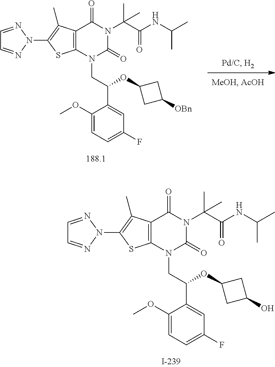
C12=C(N(CC(C3=CC(F)=CC=C3OC)OC3CC(O)C3)C(=O)N(C(C(NC(C)C)=O)(C)C)C1=O)SC(N1N=CC=N1)=C2C.C12=C(N(CC(C3=CC(F)=CC=C3OC)OC3CC([OBn])C3)C(=O)N(C(C(NC(C)C)=O)(C)C)C1=O)SC(N1N=CC=N1)=C2C
